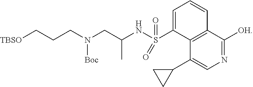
C1=C(S(NC(CN(CCC[TBSO])[Boc])C)(=O)=O)C2=C(C=C1)C([OH])=NC=C2C1CC1
